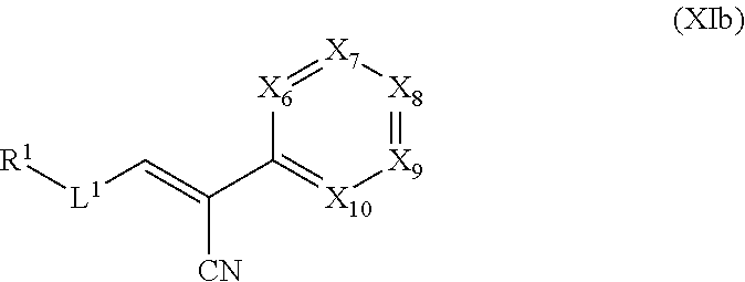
[R1][L1]C=C([CN])C1=[X10][X9]=[X8][X7]=[X6]1
